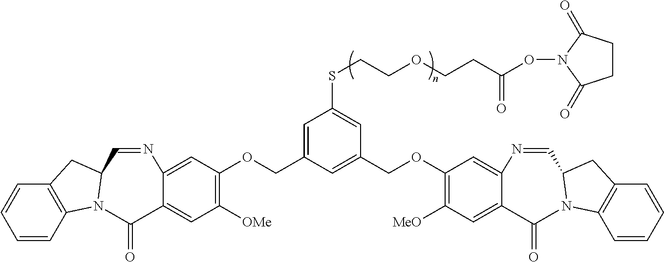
C12=C(C=CC=C1)N1C(C2)C=NC2=CC(OCC3=CC(SCCOCCC(ON4C(=O)CCC4=O)=O)=CC(COC4=C([MeO])C=C5C(=C4)N=CC4N(C6=C(C=CC=C6)C4)C5=O)=C3)=C([OMe])C=C2C1=O
